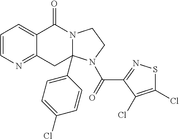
C1=CN=C2C(=C1)C(=O)N1C(C3=CC=C(Cl)C=C3)(C2)N(C(=O)C2=NSC(Cl)=C2Cl)CC1
